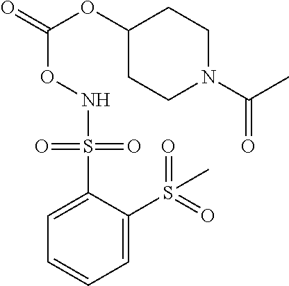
O(C(=O)OC1CCN(C(C)=O)CC1)NS(C1=CC=CC=C1S(=O)(=O)C)(=O)=O
